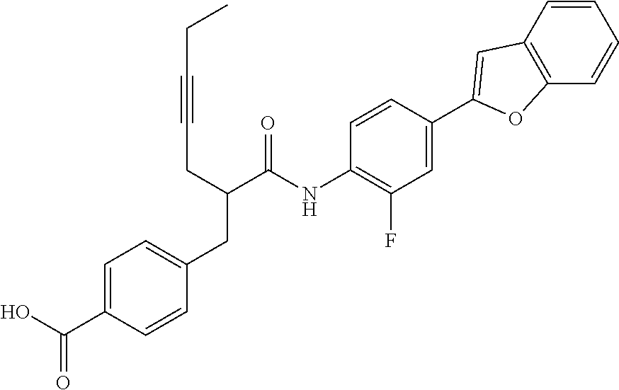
C1(NC(C(CC#CCC)CC2=CC=C(C(O)=O)C=C2)=O)=C(F)C=C(C2=CC3=C(C=CC=C3)O2)C=C1
